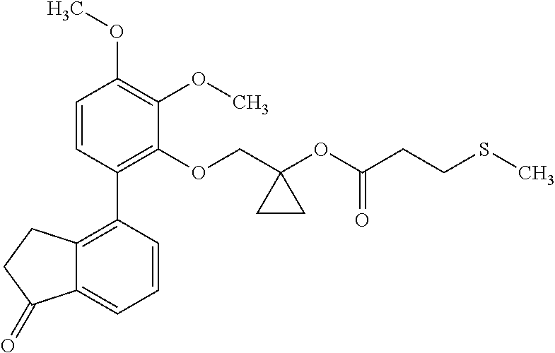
C1=CC(C2=C3C(=CC=C2)C(=O)CC3)=C(OCC2(OC(CCSC)=O)CC2)C(OC)=C1OC
